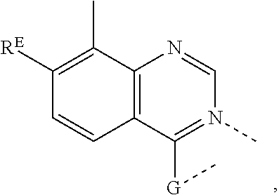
C12=C(C([G]C)=N(C)C=N1)C=CC([RE])=C2C
